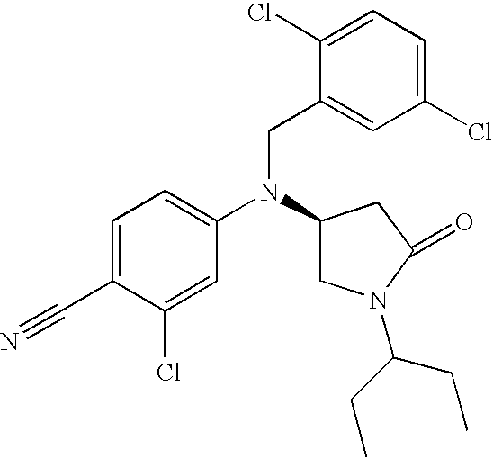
C1=C(C#N)C(Cl)=CC(N(C2CN(C(CC)CC)C(=O)C2)CC2=CC(Cl)=CC=C2Cl)=C1
